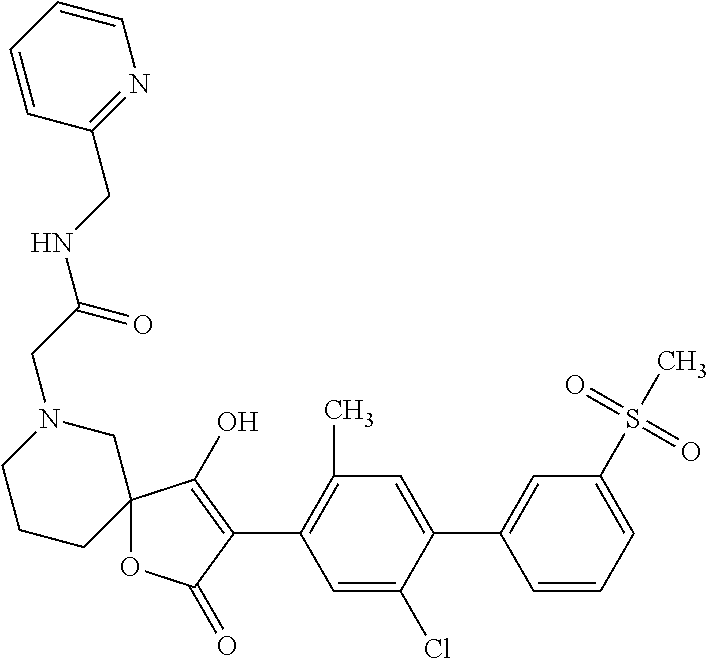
C1=C(Cl)C(C2=CC(S(C)(=O)=O)=CC=C2)=CC(C)=C1C1=C(O)C2(OC1=O)CN(CC(NCC1=NC=CC=C1)=O)CCC2
